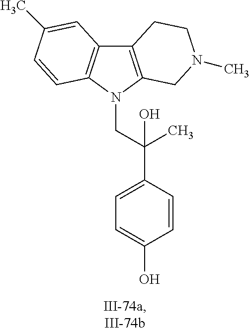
C12=C(N(CC(C3=CC=C(O)C=C3)(O)C)C3=C1C=C(C)C=C3)CN(C)CC2
